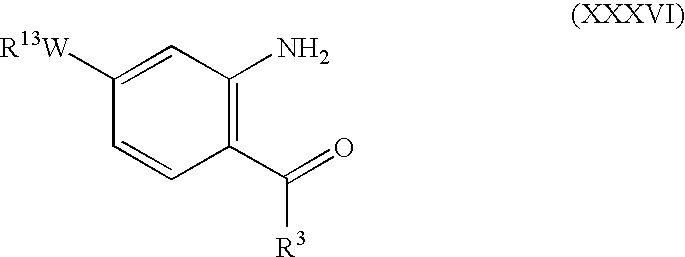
C1([R13W])=CC(N)=C(C(=O)[R3])C=C1
